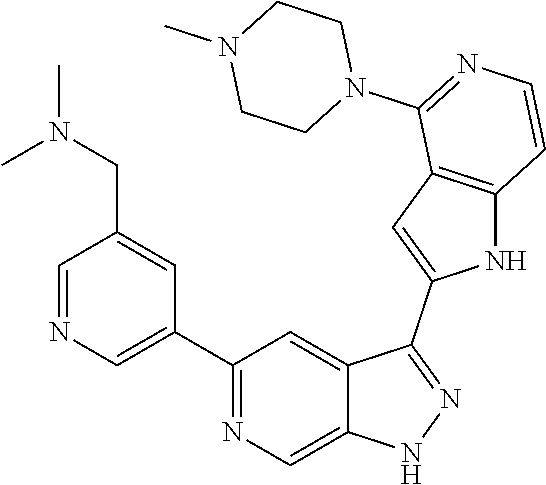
C1(C2=CN=CC(CN(C)C)=C2)=NC=C2C(=C1)C(C1=CC3=C(N1)C=CN=C3N1CCN(C)CC1)=NN2
